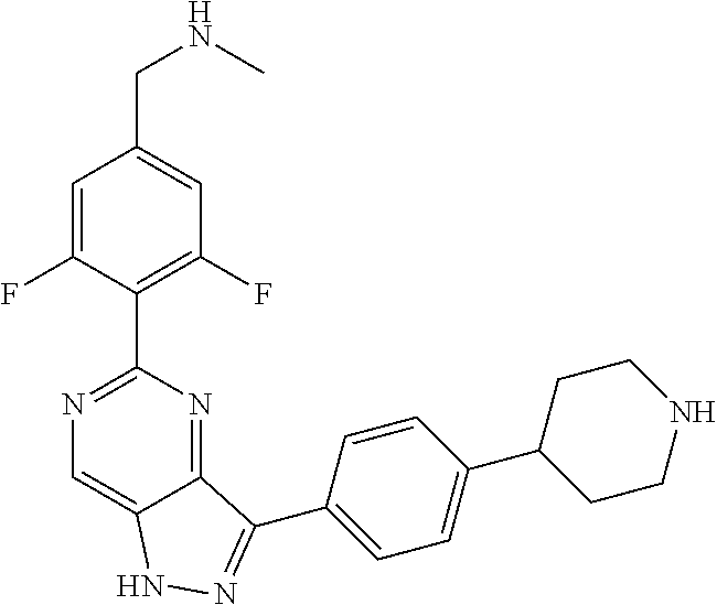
C1=C(F)C(C2=NC=C3C(=N2)C(C2=CC=C(C4CCNCC4)C=C2)=NN3)=C(F)C=C1CNC
